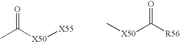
CC([X50][X55])=O.[X50](C([R56])=O)C
